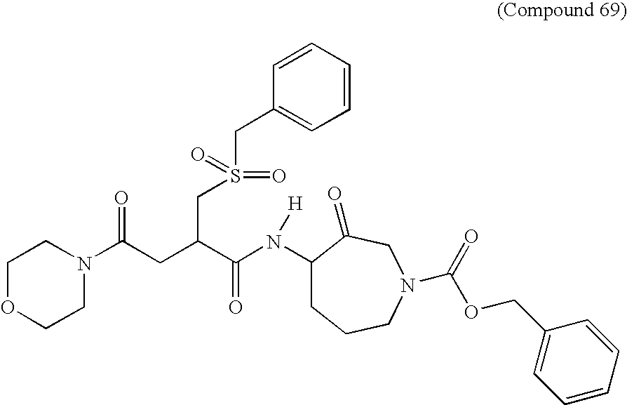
C1OCCN(C(CC(C(N([H])C2CCCN(C(OCC3=CC=CC=C3)=O)CC2=O)=O)CS(CC2=CC=CC=C2)(=O)=O)=O)C1
